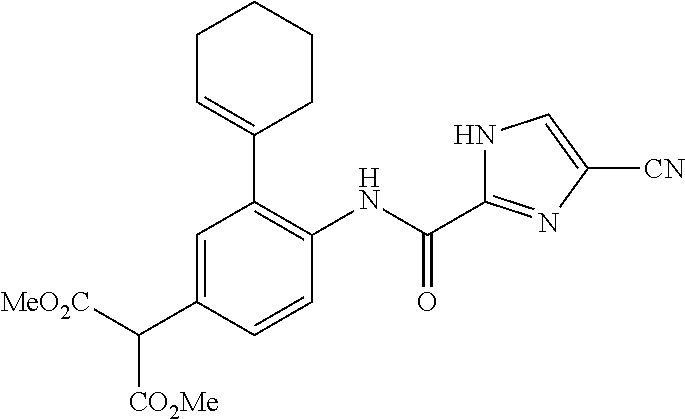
[CO2Me]C([MeO2C])C1=CC(C2=CCCCC2)=C(NC(C2=NC([CN])=CN2)=O)C=C1
